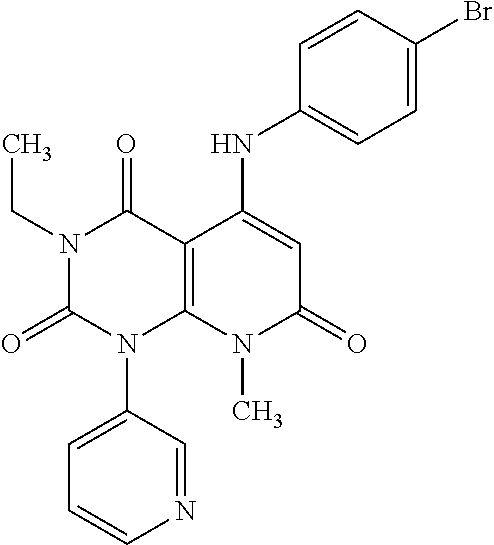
N1=CC(N2C3=C(C(=O)N(CC)C2=O)C(NC2=CC=C(Br)C=C2)=CC(=O)N3C)=CC=C1
